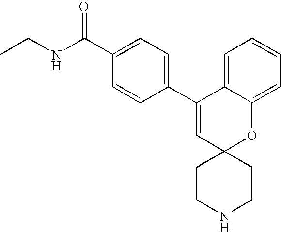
C(C1=CC=C(C2=CC3(OC4=CC=CC=C24)CCNCC3)C=C1)(NCC)=O
